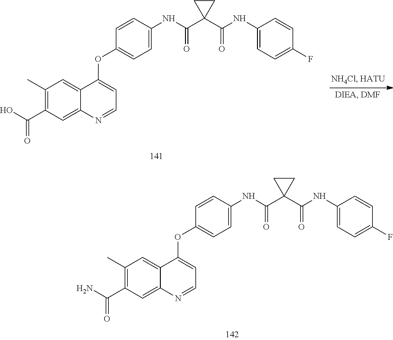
C1=CC(F)=CC=C1NC(C1(C(NC2=CC=C(OC3=CC=NC4=CC(C(=O)N)=C(C)C=C34)C=C2)=O)CC1)=O.C1=CC(F)=CC=C1NC(C1(C(NC2=CC=C(OC3=CC=NC4=CC(C(O)=O)=C(C)C=C34)C=C2)=O)CC1)=O
